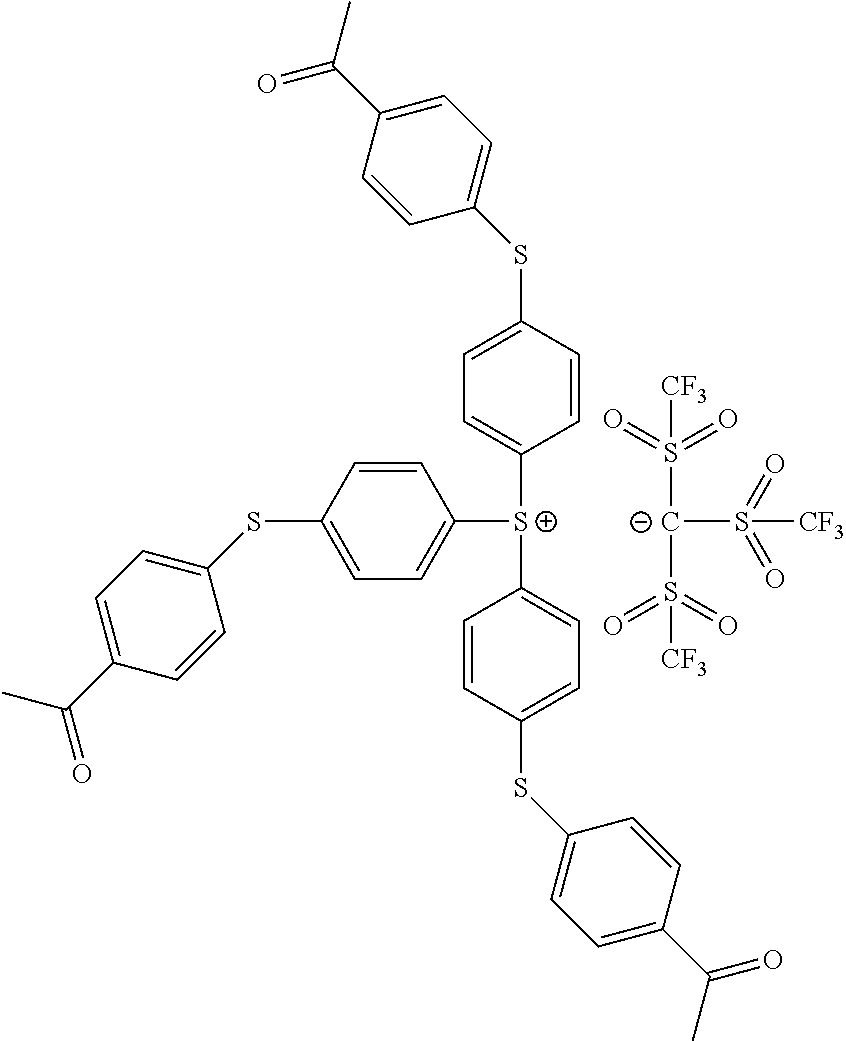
C1=CC(SC2=CC=C(C(C)=O)C=C2)=CC=C1[S+](C1=CC=C(SC2=CC=C(C(C)=O)C=C2)C=C1)C1=CC=C(SC2=CC=C(C(=O)C)C=C2)C=C1.[C-](S(=O)(=O)[CF3])(S(=O)(=O)[CF3])S(=O)(=O)[CF3]
